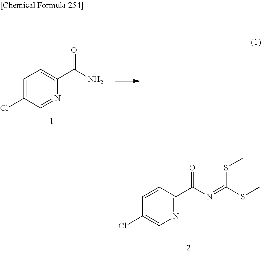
C1=CC(C(N=C(SC)SC)=O)=NC=C1Cl.C1=C(Cl)C=NC(C(N)=O)=C1
